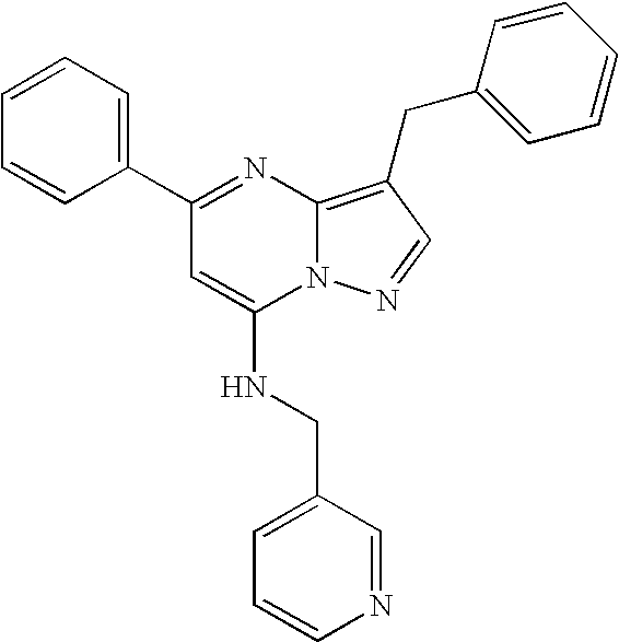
C1(C2=CC=CC=C2)=NC2=C(CC3=CC=CC=C3)C=NN2C(NCC2=CC=CN=C2)=C1
